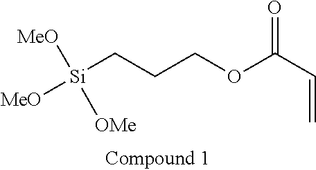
[Si](CCCOC(C=C)=O)([MeO])([OMe])[MeO]
